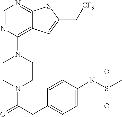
C1CN(C(CC2=CC=C(NS(C)(=O)=O)C=C2)=O)CCN1C1=C2C(=NC=N1)SC(C[CF3])=C2
